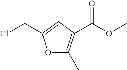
O1C(C)=C(C(OC)=O)C=C1CCl
